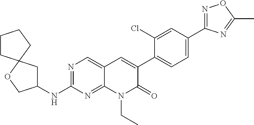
N1=C(C2=CC=C(C3=CC4=CN=C(NC5CC6(OC5)CCCC6)N=C4N(CC)C3=O)C(Cl)=C2)N=C(C)O1
